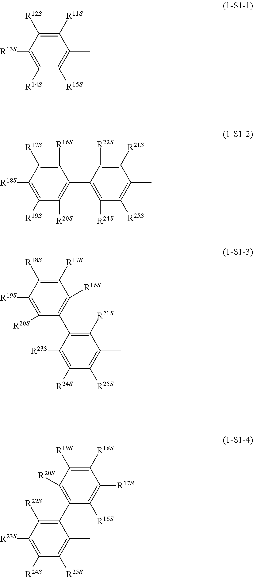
C1([R14S])=C([R13S])C([R12S])=C([R11S])C(C)=C1[R15S].C1([R19S])=C([R18S])C([R17S])=C([R16S])C(C2=C([R24S])C([R25S])=C(C)C([R21S])=C2[R22S])=C1[R20S].C1([R20S])=C([R19S])C([R18S])=C([R17S])C([R16S])=C1C1=C([R21S])C(C)=C([R25S])C([R24S])=C1[R23S].C1([R16S])=C([R17S])C([R18S])=C([R19S])C([R20S])=C1C1=C([R22S])C([R23S])=C([R24S])C([R25S])=C1C
